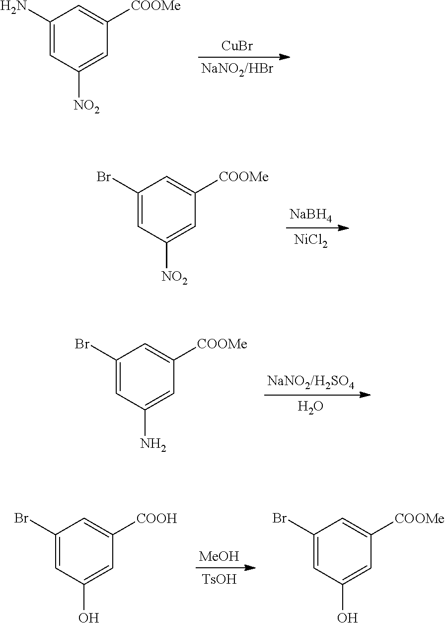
[CuBr].C1(N)=CC([NO2])=CC([COOMe])=C1.[NaBH4].[NiCl2].C1(Br)=CC([NO2])=CC([COOMe])=C1.[NaNO2/H2SO4].O.C1(Br)=CC(N)=CC([COOMe])=C1.[MeOH].[TsOH].C1(Br)=CC(O)=CC([COOH])=C1.C1(Br)=CC(O)=CC([COOMe])=C1
